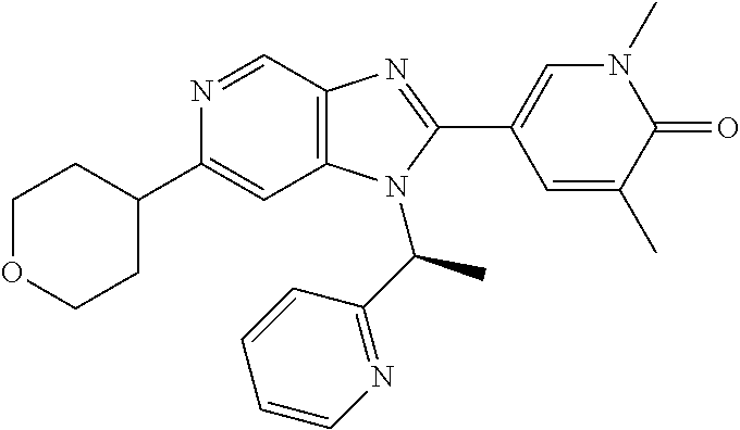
N1=CC2=C(C=C1C1CCOCC1)N(C(C1=NC=CC=C1)C)C(C1=CN(C)C(=O)C(C)=C1)=N2
